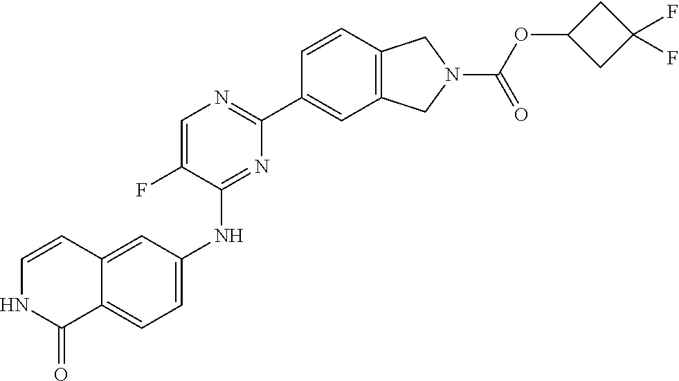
C1=C(NC2=NC(C3=CC4=C(C=C3)CN(C(=O)OC3CC(F)(F)C3)C4)=NC=C2F)C=C2C(=C1)C(=O)NC=C2
